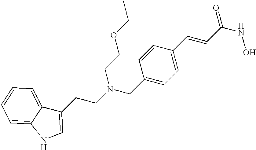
C1(CN(CCC2=CNC3=CC=CC=C23)CCOCC)=CC=C(C=CC(NO)=O)C=C1
